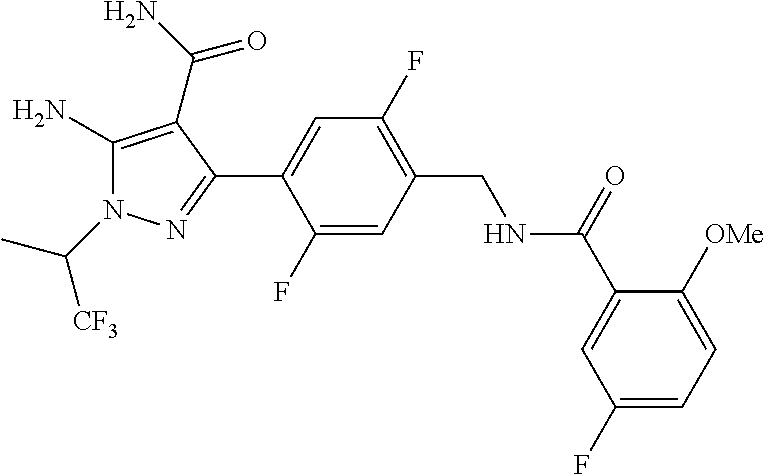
C1=C(F)C(C2=NN(C(C)[CF3])C(N)=C2C(=O)N)=CC(F)=C1CNC(C1=CC(F)=CC=C1[OMe])=O
